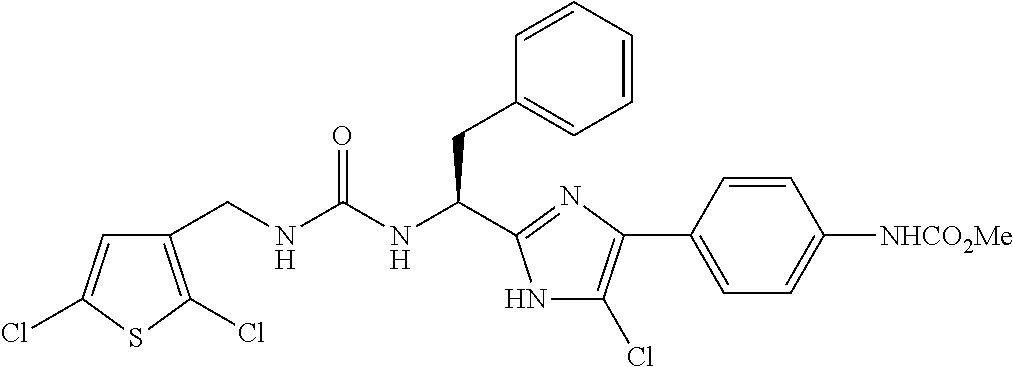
C(NC(=O)NC(C1=NC(C2=CC=C([NHCO2Me])C=C2)=C(Cl)N1)CC1=CC=CC=C1)C1=C(Cl)SC(Cl)=C1
